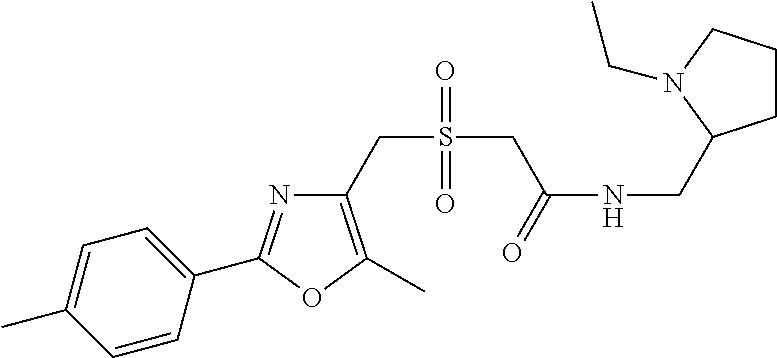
C1=C(C)C=CC(C2=NC(CS(=O)(=O)CC(=O)NCC3CCCN3CC)=C(C)O2)=C1
